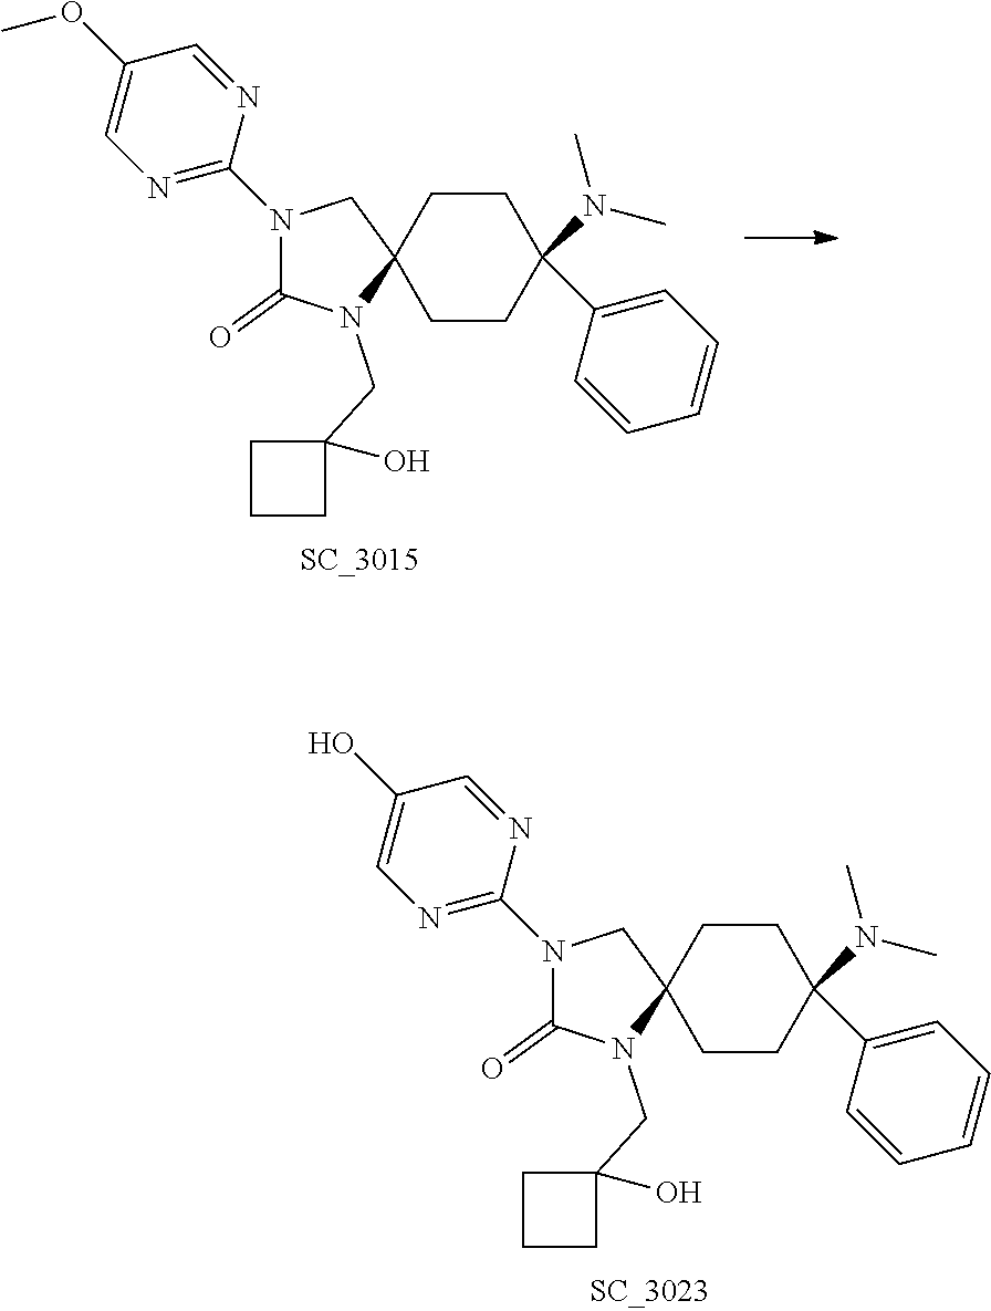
C1CC2(CCC1(N(C)C)C1=CC=CC=C1)CN(C1=NC=C(O)C=N1)C(=O)N2CC1(O)CCC1.C1CC2(CCC1(N(C)C)C1=CC=CC=C1)CN(C1=NC=C(OC)C=N1)C(=O)N2CC1(O)CCC1
